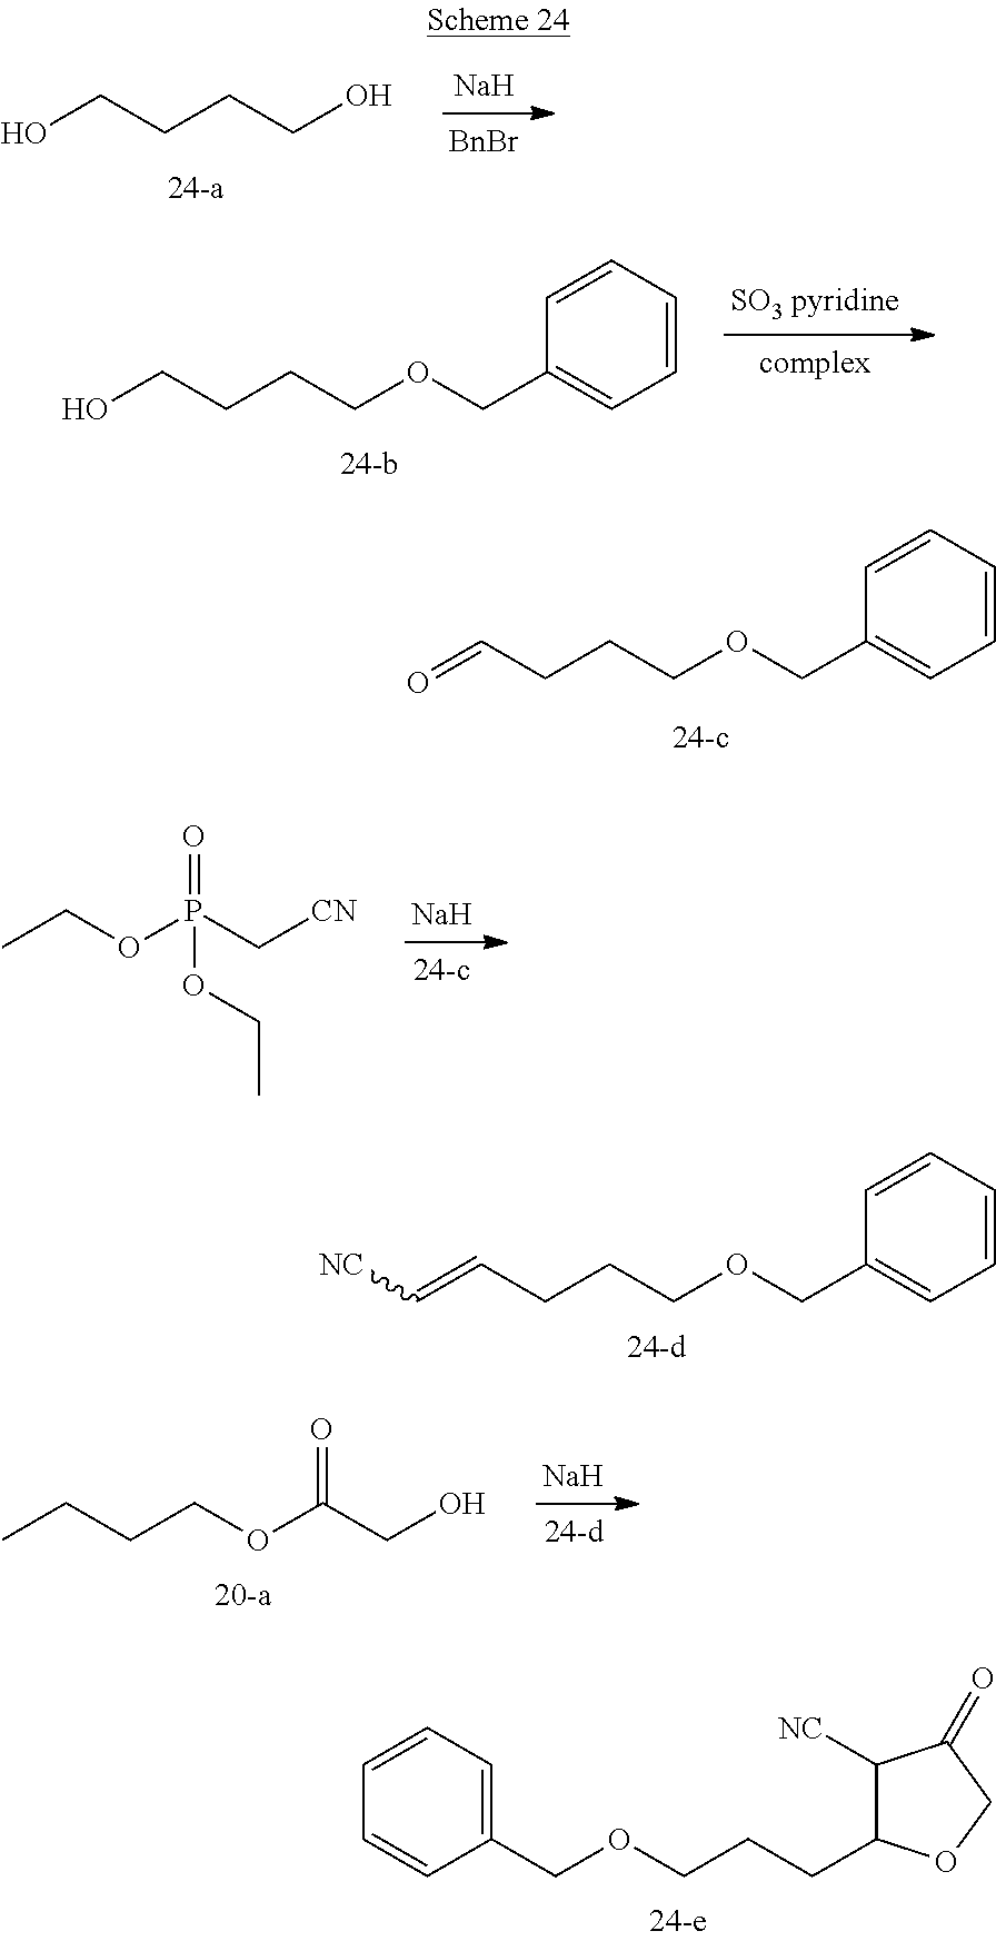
[Na].[BnBr].OCCCCO.[SO3 pyridine].[complex].OCCCCOCC1=CC=CC=C1.O=CCCCOCC1=CC=CC=C1.[Na].CCOP(C[CN])(=O)OCC.C(=CCCCOCC1=CC=CC=C1)[NC].[Na].CCCCOC(CO)=O.C1(COCCCC2C([NC])C(=O)CO2)=CC=CC=C1
